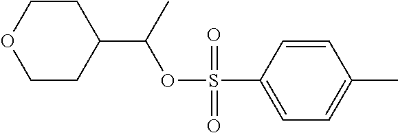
C1=C(S(OC(C2CCOCC2)C)(=O)=O)C=CC(C)=C1
